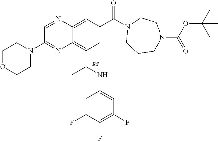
C1=C2C(=C(C(NC3=CC(F)=C(F)C(F)=C3)C)C=C1C(N1CCCN(C(OC(C)(C)C)=O)CC1)=O)N=C(N1CCOCC1)C=N2
